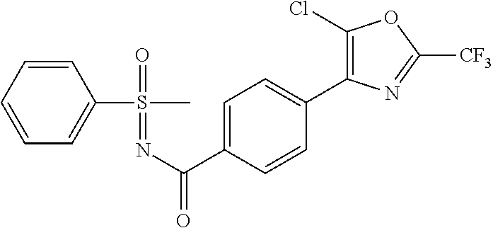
C1=CC=CC(S(=O)(=NC(=O)C2=CC=C(C3=C(Cl)OC([CF3])=N3)C=C2)C)=C1
